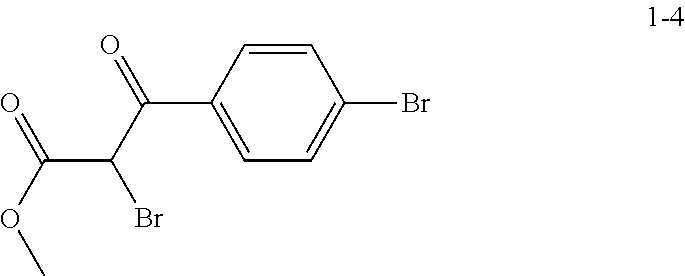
C1=CC(C(=O)C(C(=O)OC)Br)=CC=C1Br
